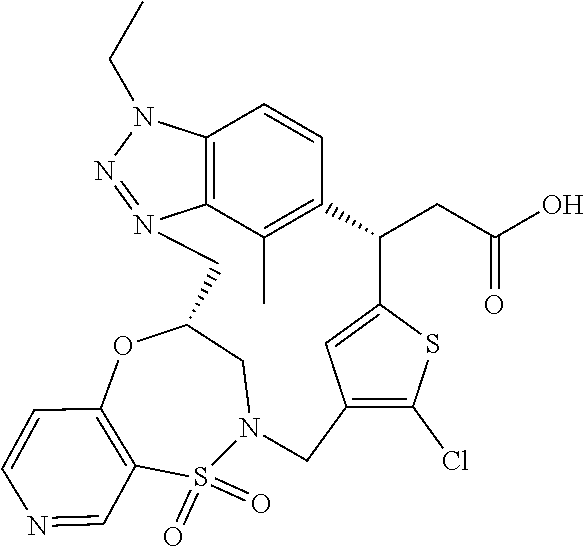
C12=C3C(C)=C(C=C1)C(CC(O)=O)C1=CC(=C(Cl)S1)CN1CC(OC4=C(S1(=O)=O)C=NC=C4)CN3=NN2CC
